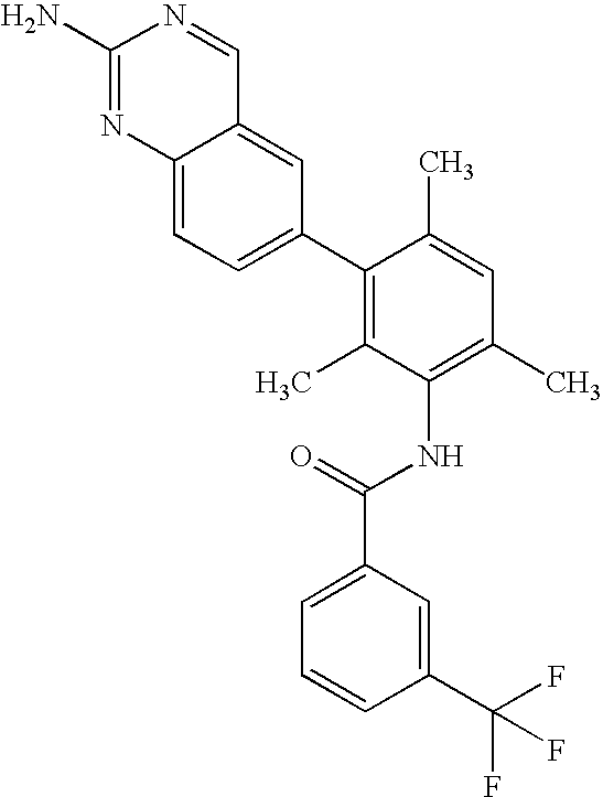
C12=CC(C3=C(C)C(NC(C4=CC=CC(C(F)(F)F)=C4)=O)=C(C)C=C3C)=CC=C1N=C(N)N=C2
